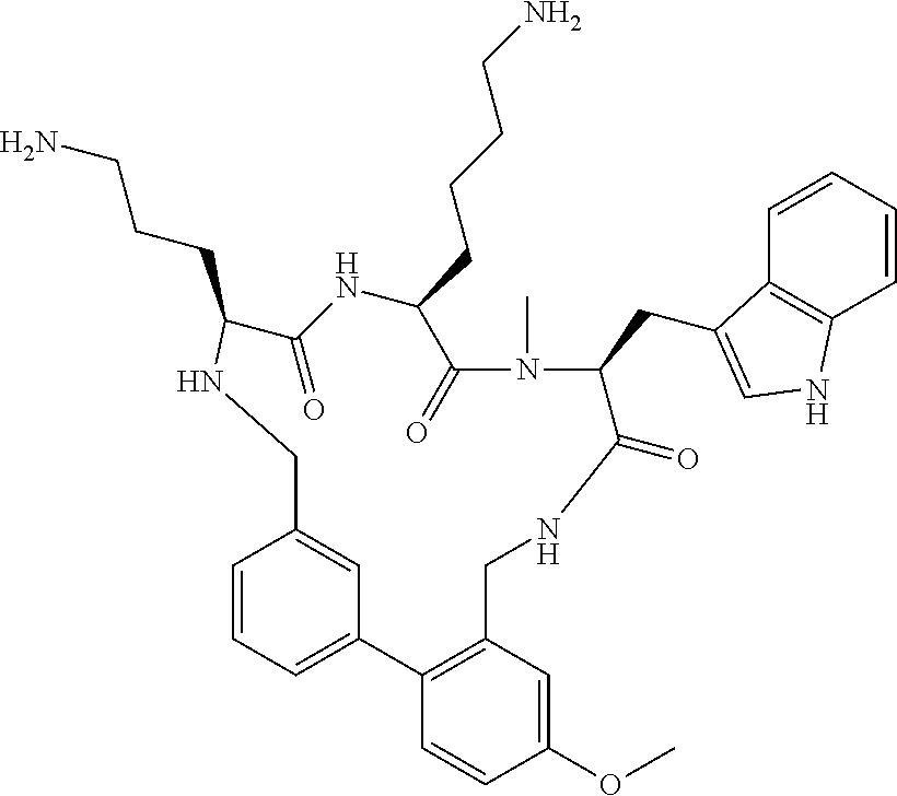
C1=CC=C2C=C1CNC(CCCN)C(=O)NC(CCCCN)C(=O)N(C)C(CC1=CNC3=C1C=CC=C3)C(=O)NCC1=C2C=CC(OC)=C1
